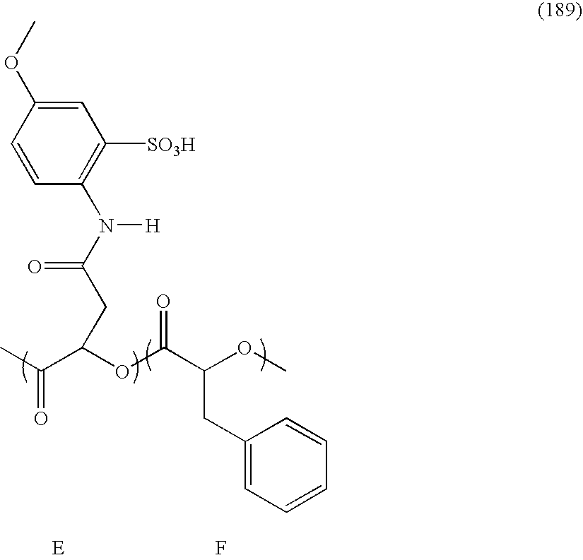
F.CC(C(OC(C(OC)CC1=CC=CC=C1)=O)CC(N(C1=C([SO3H])C=C(OC)C=C1)[H])=O)=O.[E]
